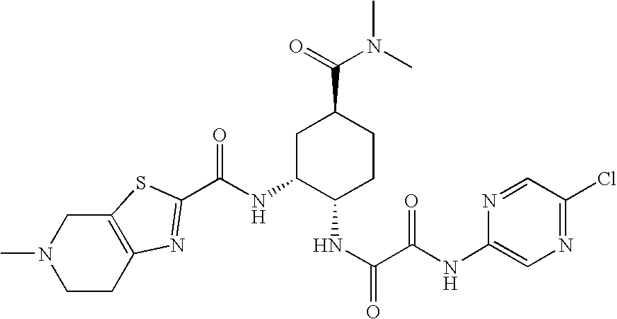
C(NC1C(NC(=O)C(NC2=CN=C(Cl)C=N2)=O)CCC(C(=O)N(C)C)C1)(=O)C1=NC2=C(S1)CN(C)CC2
